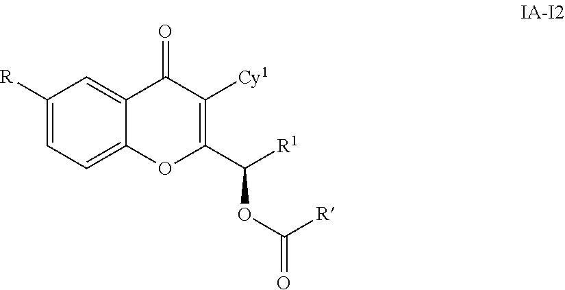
C1([R])=CC=C2C(=C1)C(=O)C([Cy1])=C(C([R1])OC(=O)[R])O2
